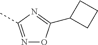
CC1=NOC(C2CCC2)=N1
